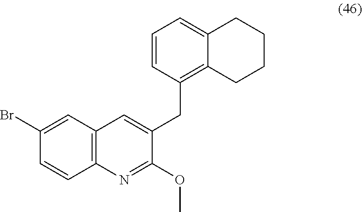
C12=C(C=C(Br)C=C1)C=C(CC1=C3C(=CC=C1)CCCC3)C(OC)=N2
